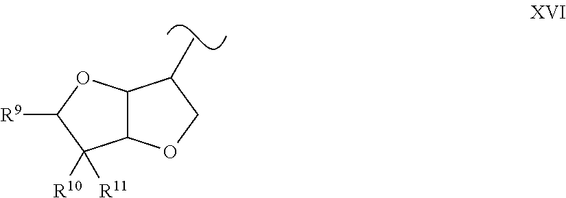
C12C(OC([R9])C1([R10])[R11])C(C)CO2
